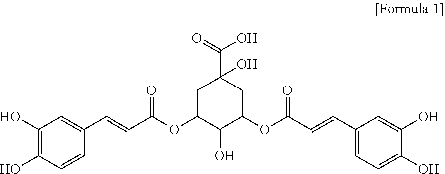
C1C(OC(C=CC2=CC(O)=C(O)C=C2)=O)C(O)C(OC(C=CC2=CC=C(O)C(O)=C2)=O)CC1(C(=O)O)O
